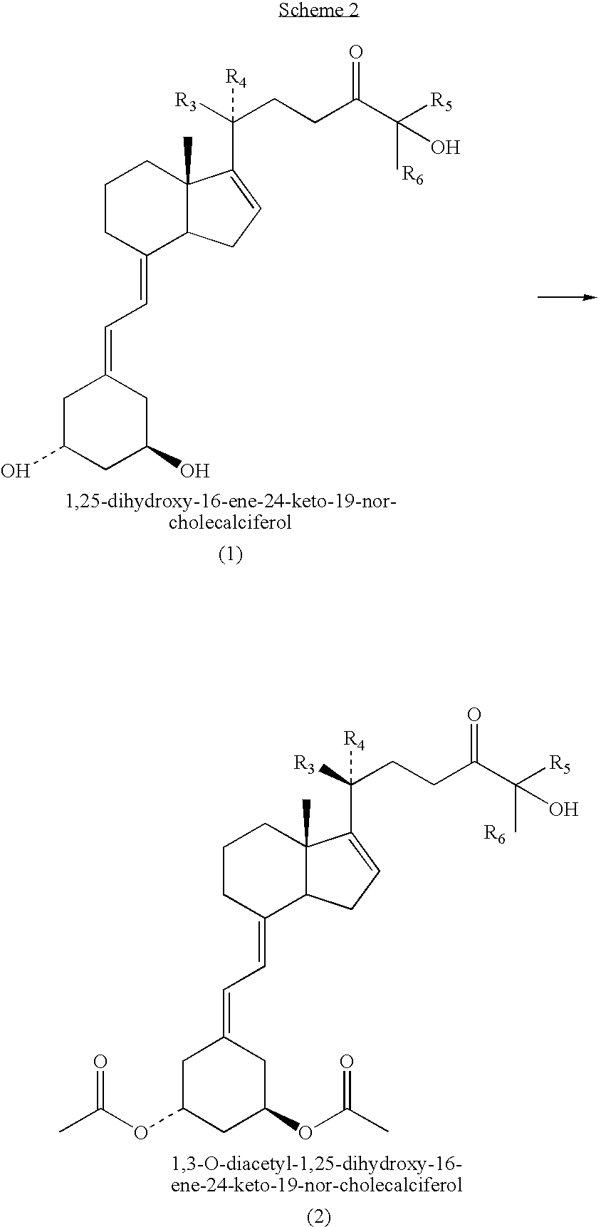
C1CC(=CC=C2CC(O)CC(O)C2)C2C(C)(C1)C(C([R3])([R4])CCC(C([R5])(O)C)=O)=CC2.C1CC(=CC=C2CC(OC(C)=O)CC(OC(C)=O)C2)C2C(C)(C1)C(C([R3])([R4])CCC(C([R5])(O)C)=O)=CC2
